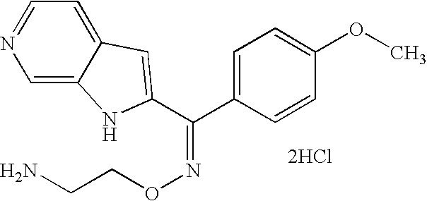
C1=NC=C2C(=C1)C=C(C(C1=CC=C(OC)C=C1)=NOCCN)N2.[2HCl]
